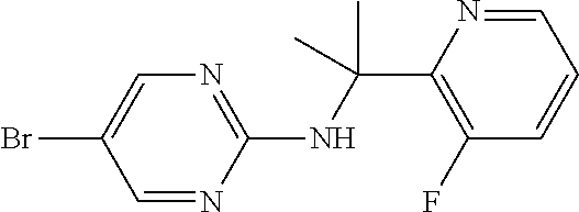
N(C(C1=C(F)C=CC=N1)(C)C)C1=NC=C(Br)C=N1
